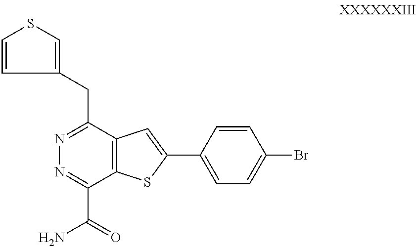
C1=CC(CC2=NN=C(C(=O)N)C3=C2C=C(C2=CC=C(Br)C=C2)S3)=CS1
